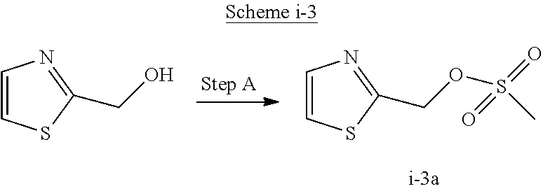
C1=CSC(CO)=N1.C1=CSC(COS(C)(=O)=O)=N1
